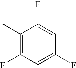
C1(C)=C(F)C=C(F)C=C1F
